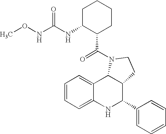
C12=CC=CC=C1NC(C1=CC=CC=C1)C1C2N(C(=O)C2CCCCC2NC(NOC)=O)CC1
